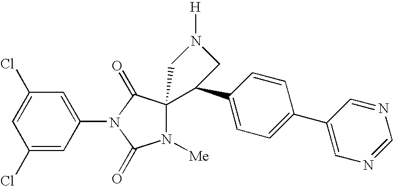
C1(Cl)=CC(Cl)=CC(N2C(=O)N([Me])C3(C2=O)C(C2=CC=C(C4=CN=CN=C4)C=C2)CN([H])C3)=C1
